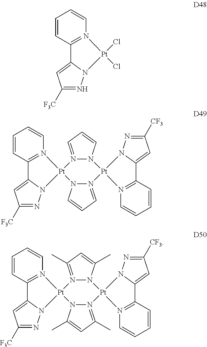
C1=CC=CN2=C1C1=CC([F3C])=NN1[Pt]2(Cl)Cl.C1=CC=CN2=C1C1=CC([F3C])=NN1[Pt]21N2=CC=CN2[Pt]2(N3=C(C=CC=C3)C3=CC([CF3])=NN32)N2=CC=CN12.C1=CC=CN2=C1C1=CC([F3C])=NN1[Pt]21N2=C(C)C=C(C)N2[Pt]2(N3=C(C=CC=C3)C3=CC([CF3])=NN32)N2=C(C)C=C(C)N12
